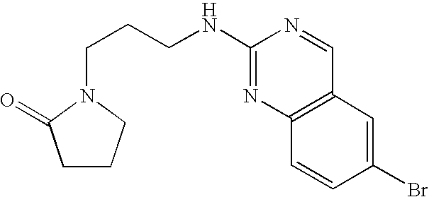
C1(NCCCN2CCCC2=O)=NC2=C(C=N1)C=C(Br)C=C2
